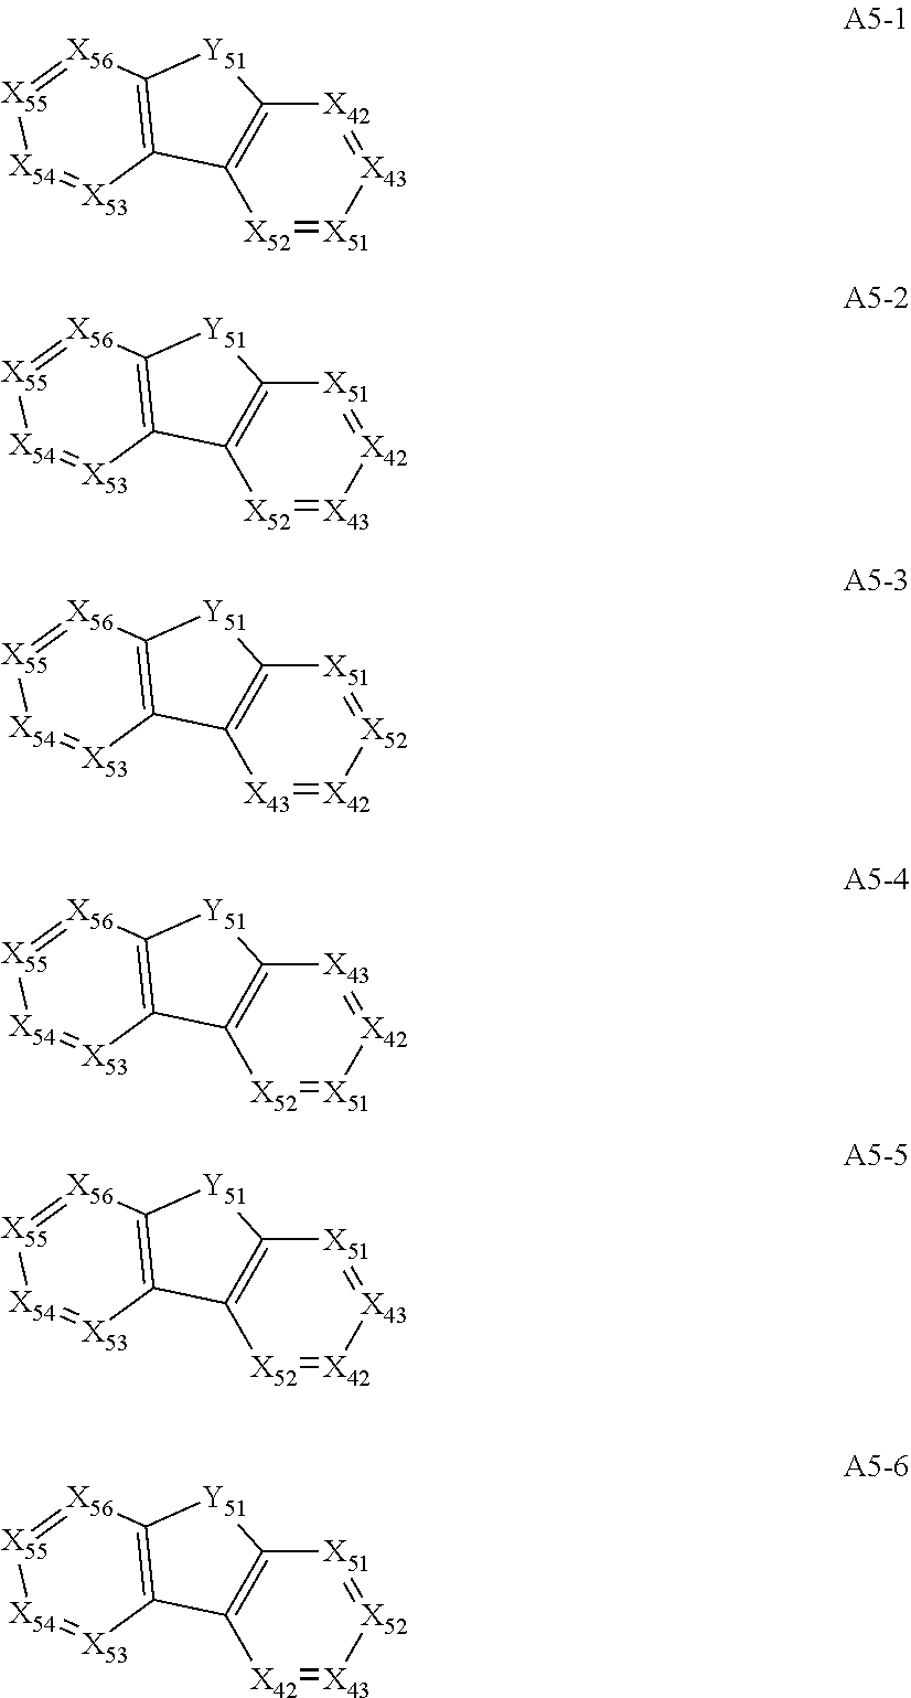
[X43]1=[X42]C2=C([X52]=[X51]1)C1=C([Y51]2)[X56]=[X55][X54]=[X53]1.[X42]1=[X51]C2=C([X52]=[X43]1)C1=C([Y51]2)[X56]=[X55][X54]=[X53]1.[X52]1=[X51]C2=C([X43]=[X42]1)C1=C([Y51]2)[X56]=[X55][X54]=[X53]1.[X42]1=[X43]C2=C([X52]=[X51]1)C1=C([Y51]2)[X56]=[X55][X54]=[X53]1.[X43]1=[X51]C2=C([X52]=[X42]1)C1=C([Y51]2)[X56]=[X55][X54]=[X53]1.[X52]1=[X51]C2=C([X42]=[X43]1)C1=C([Y51]2)[X56]=[X55][X54]=[X53]1
